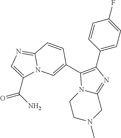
N1(C)CC2=NC(C3=CC=C(F)C=C3)=C(C3=CN4C(=NC=C4C(N)=O)C=C3)N2CC1
